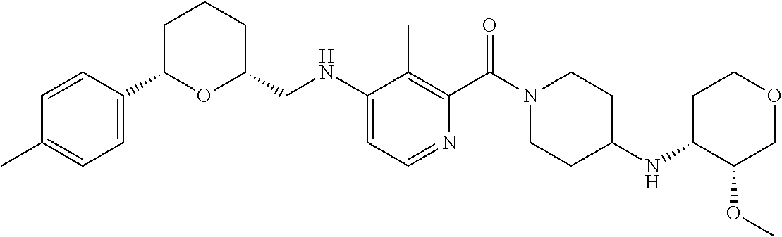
N(C1=CC=NC(C(N2CCC(NC3C(OC)COCC3)CC2)=O)=C1C)CC1CCCC(C2=CC=C(C)C=C2)O1
